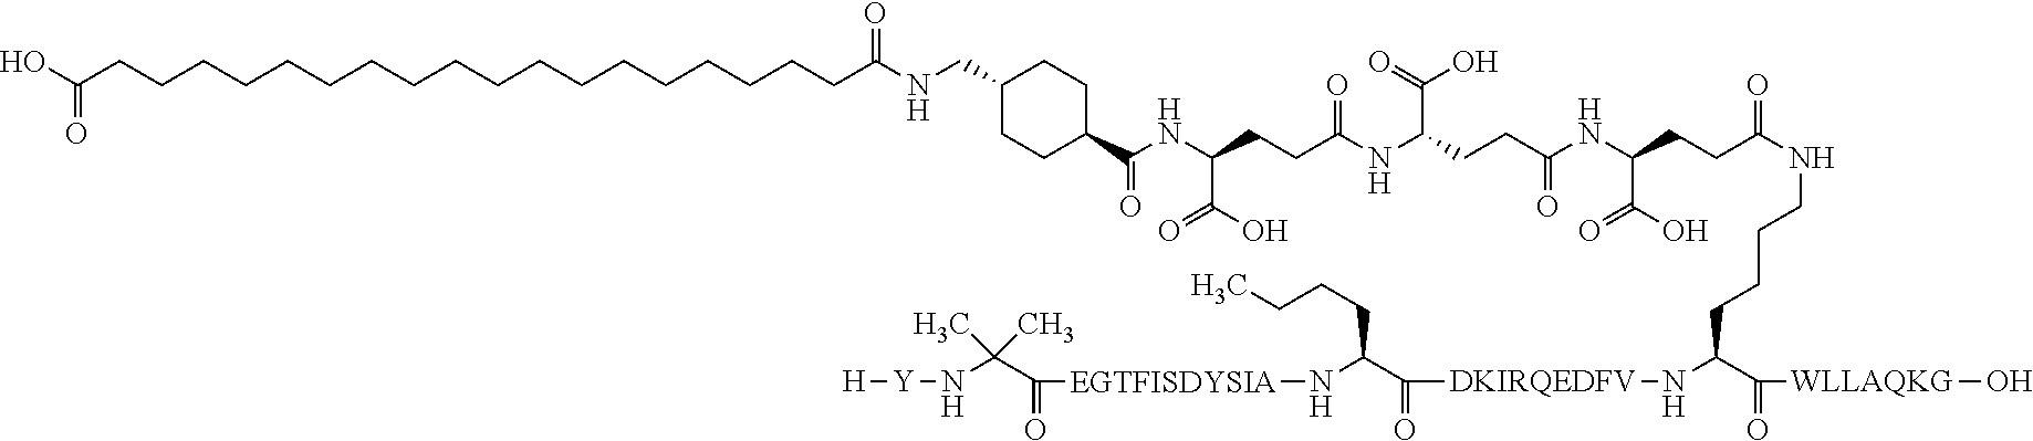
C(C(=O)[WLLAQKG]O)(N[DKIRQEDFV]C(=O)C(N[EGTFISDYSIA]C(=O)C(N[Y][H])(C)C)CCCC)CCCCNC(CCC(NC(CCC(C(=O)O)NC(CCC(NC(C1CCC(CNC(CCCCCCCCCCCCCCCCCCC(O)=O)=O)CC1)=O)C(=O)O)=O)=O)C(=O)O)=O
